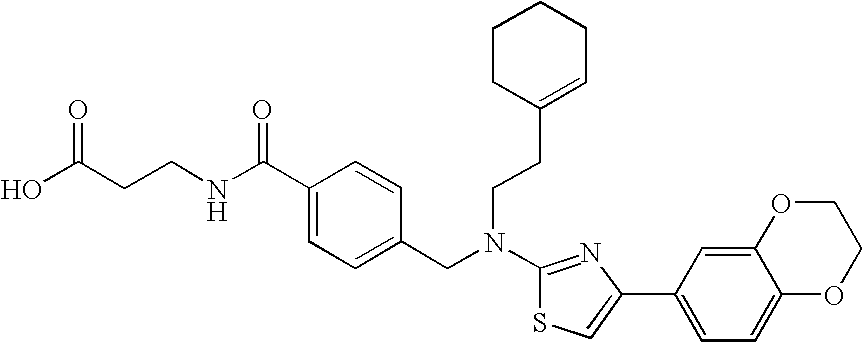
N(C1=NC(C2=CC=C3C(=C2)OCCO3)=CS1)(CC1=CC=C(C(NCCC(O)=O)=O)C=C1)CCC1=CCCCC1
